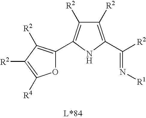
N(=C([R2])C1=C([R2])C([R2])=C(C2=C([R2])C([R2])=C([R4])O2)N1)[R1]
